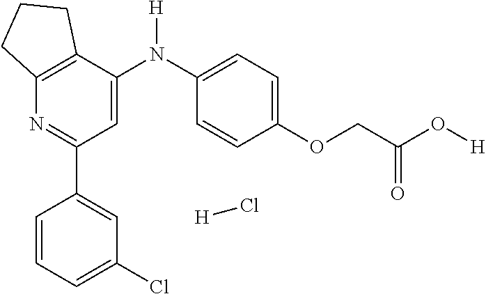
C1(C2=CC(Cl)=CC=C2)=NC2=C(C(N(C3=CC=C(OCC(O[H])=O)C=C3)[H])=C1)CCC2.[H]Cl
